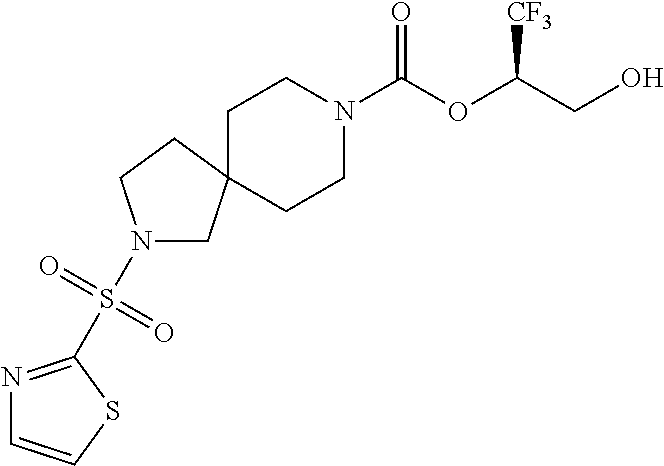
C1CN(C(OC(CO)[CF3])=O)CCC12CN(S(=O)(=O)C1=NC=CS1)CC2
